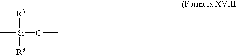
[Si]([R3])(C)(OC)[R3]
